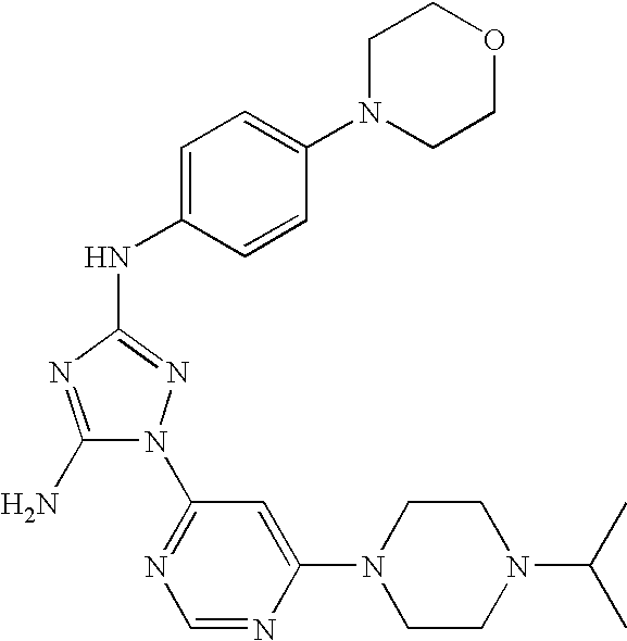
C1(N)=NC(NC2=CC=C(N3CCOCC3)C=C2)=NN1C1=NC=NC(N2CCN(C(C)C)CC2)=C1
